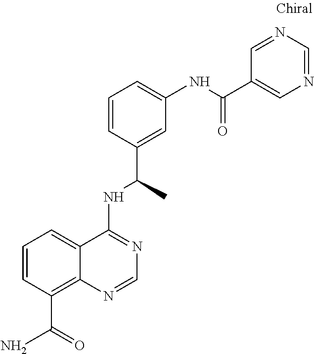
C1=CC=C2C(=C1C(=O)N)N=CN=C2NC(C)C1=CC(NC(C2=CN=CN=C2)=O)=CC=C1
